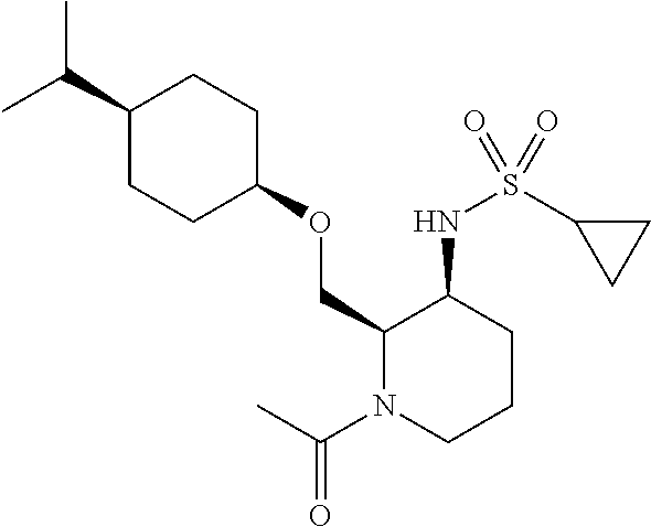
C1(C(C)C)CCC(OCC2N(C(C)=O)CCCC2NS(C2CC2)(=O)=O)CC1
